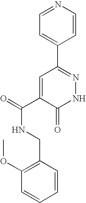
C1=CC=CC(CNC(=O)C2=CC(C3=CC=NC=C3)=NNC2=O)=C1OC
